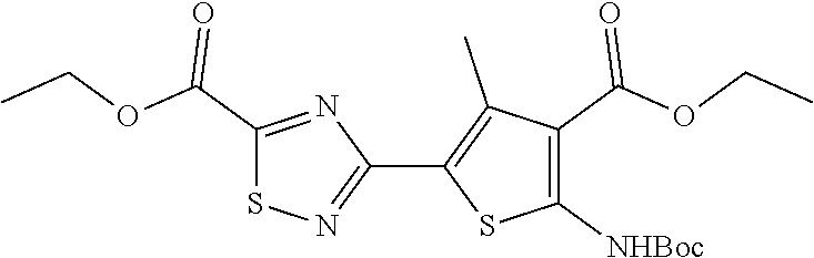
C1(C2=C(C)C(C(OCC)=O)=C([NHBoc])S2)=NSC(C(OCC)=O)=N1
